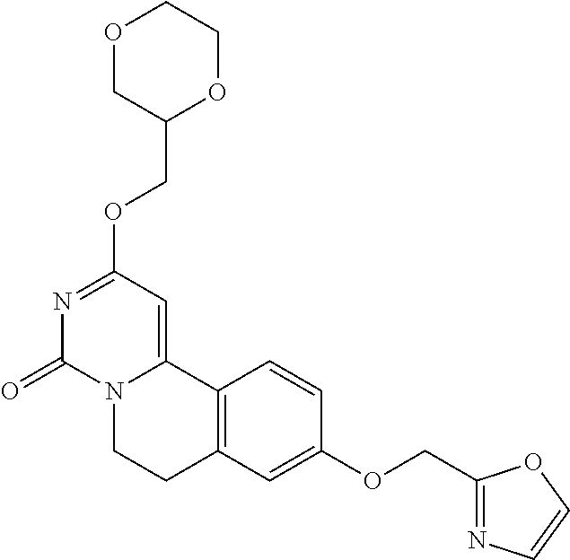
O1CC(COC2=NC(=O)N3C(=C2)C2=C(CC3)C=C(OCC3=NC=CO3)C=C2)OCC1
